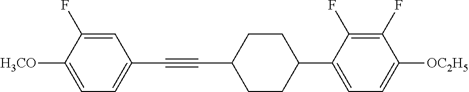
C1=C(F)C([H3CO])=CC=C1C#CC1CCC(C2=CC=C([OC2H5])C(F)=C2F)CC1
